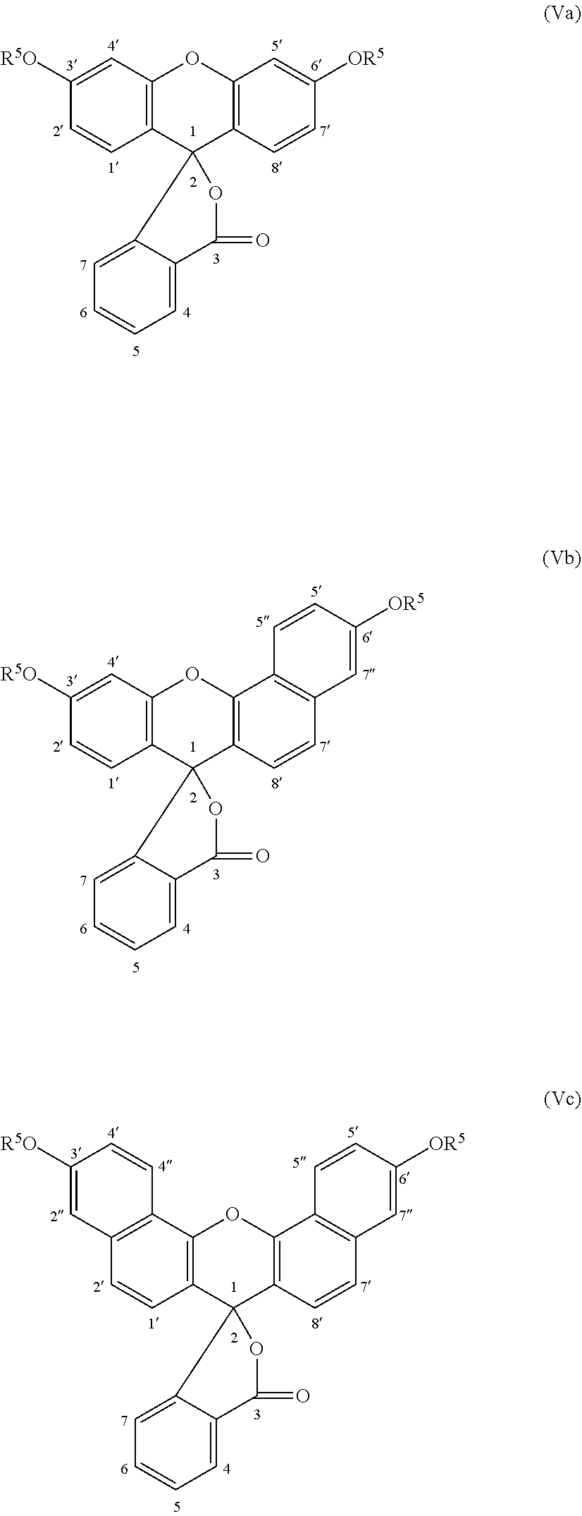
C12=C(C=C([R5O])C=C1)OC1=C(C23OC(=O)C2=CC=CC=C32)C=CC([OR5])=C1.C12=C(C=C([R5O])C=C1)OC1=C(C23OC(=O)C2=CC=CC=C32)C=CC2=C1C=CC([OR5])=C2.C12=C(C3=C(C=C1)C=C([R5O])C=C3)OC1=C(C23OC(=O)C2=CC=CC=C32)C=CC2=C1C=CC([OR5])=C2
